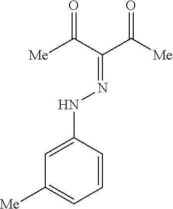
C1([Me])=CC=CC(NN=C(C([Me])=O)C([Me])=O)=C1
